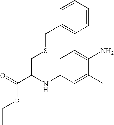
CCOC(C(NC1=CC=C(N)C(C)=C1)CSCC1=CC=CC=C1)=O
